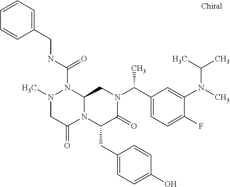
N1(C)CC(=O)N2C(N1C(NCC1=CC=CC=C1)=O)CN(C(C1=CC=C(F)C(N(C(C)C)C)=C1)C)C(=O)C2CC1=CC=C(O)C=C1
